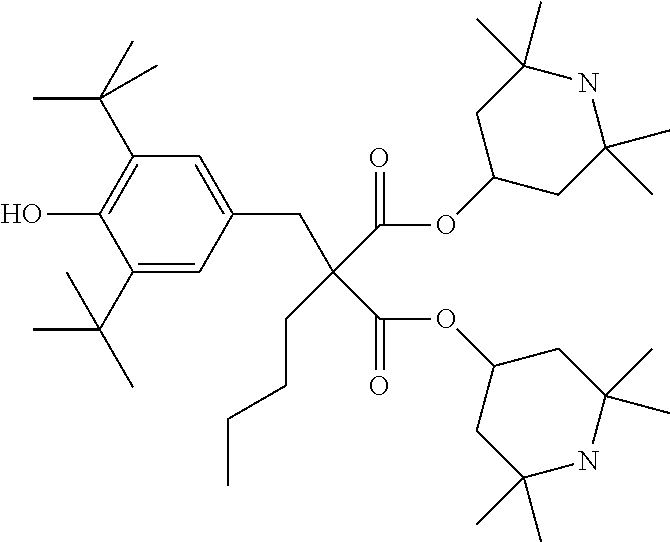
C1(C(C)(C)C)=CC(CC(C(=O)OC2CC(C)(C)NC(C)(C)C2)(CCCC)C(=O)OC2CC(C)(C)NC(C)(C)C2)=CC(C(C)(C)C)=C1O
